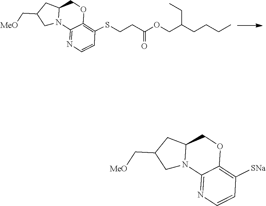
C12=NC=CC(SCCC(OCC(CCCC)CC)=O)=C1OCC1N2CC(C[MeO])C1.C12=NC=CC([SNa])=C1OCC1N2CC(C[MeO])C1
